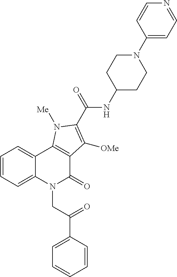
C1=CC=C2C(=C1)C1=C(C(=O)N2CC(=O)C2=CC=CC=C2)C([OMe])=C(C(NC2CCN(C3=CC=NC=C3)CC2)=O)N1[Me]
